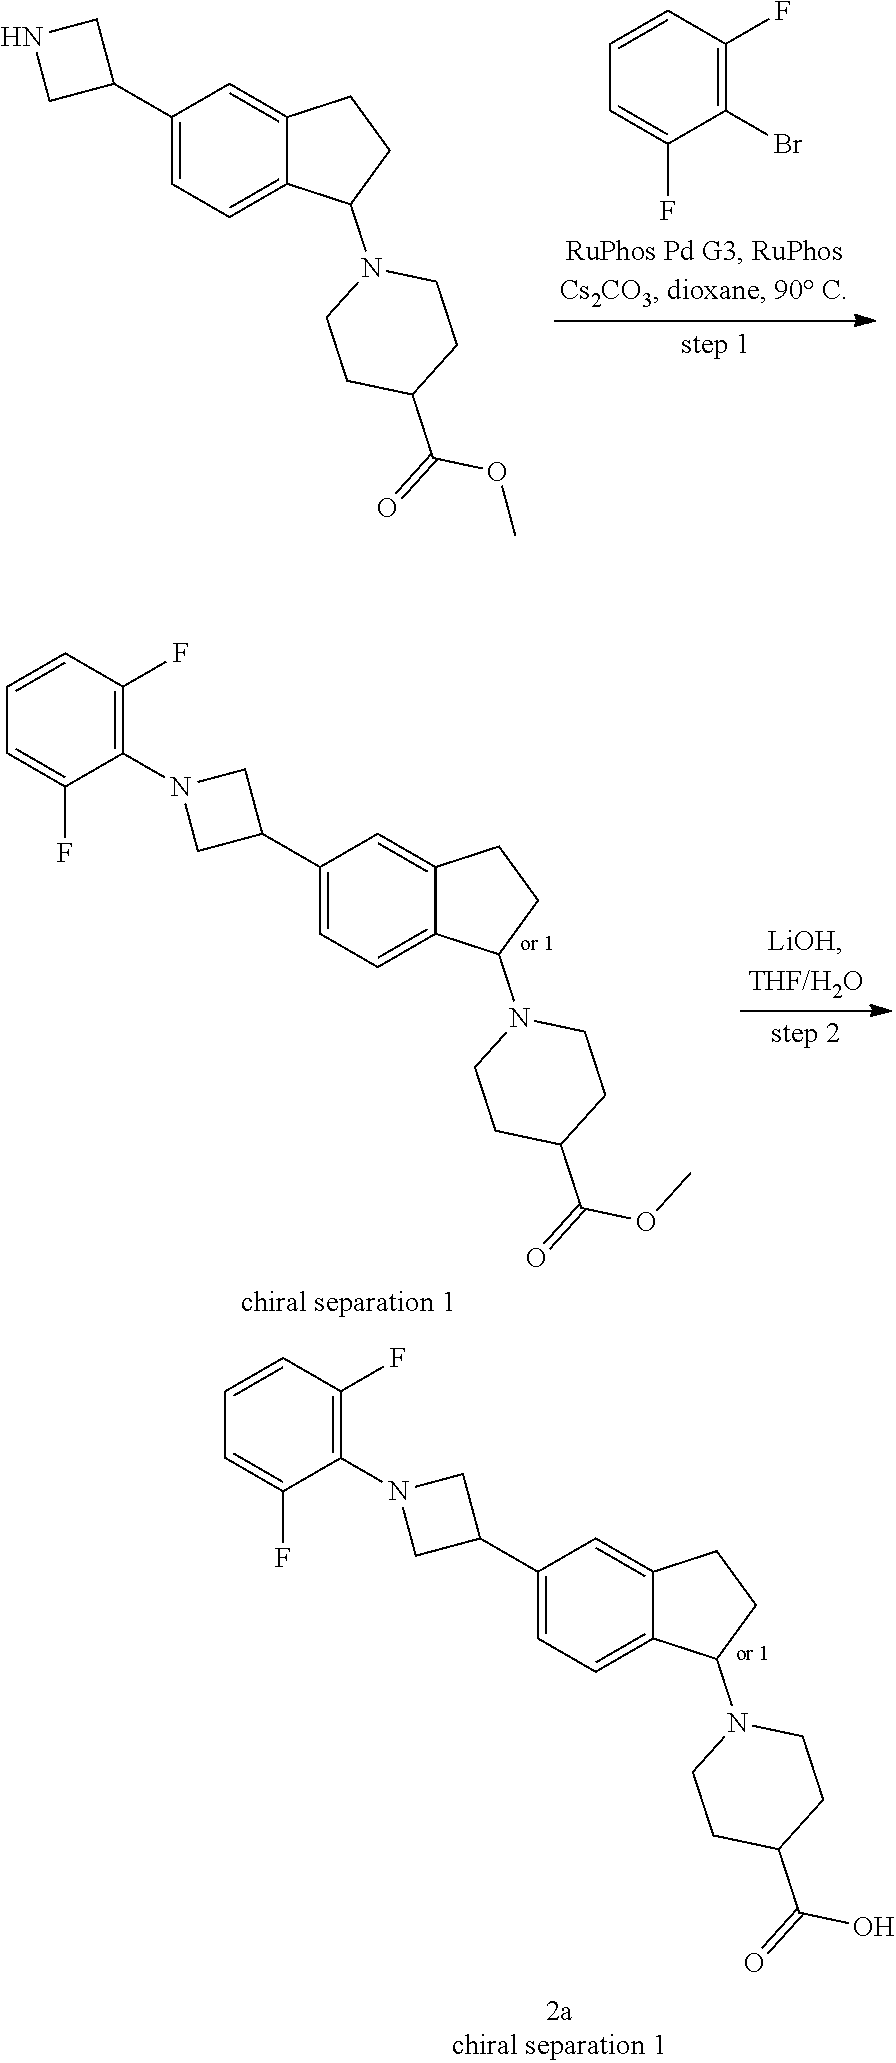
O(C)C(=O)C1CCN(C2CCC3=CC(C4CN(C5=C(F)C=CC=C5F)C4)=CC=C32)CC1.C(=O)(C1CCN(C2CCC3=CC(C4CN(C5=C(F)C=CC=C5F)C4)=CC=C32)CC1)O.C1=C(F)C(Br)=C(F)C=C1.O(C)C(=O)C1CCN(C2CCC3=CC(C4CNC4)=CC=C32)CC1
